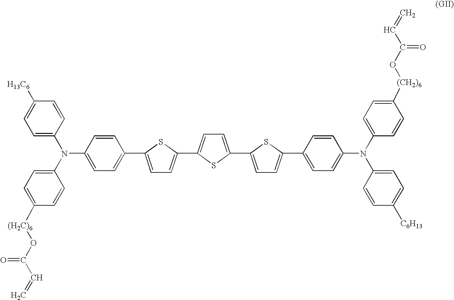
C1=C(N(C2=CC=C([(H2C)6]OC(C=C)=O)C=C2)C2=CC=C(C3=CC=C(C4=CC=C(C5=CC=C(C6=CC=C(N(C7=CC=C([(CH2)6]OC(C=C)=O)C=C7)C7=CC=C([C6H13])C=C7)C=C6)S5)S4)S3)C=C2)C=CC([H13C6])=C1
